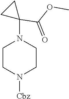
C1CN([Cbz])CCN1C1(C(OC)=O)CC1
